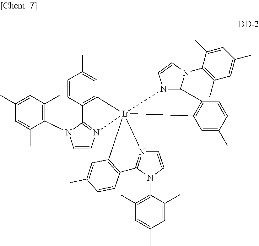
C1=CC2=C(C=C1C)[Ir]13(N4=C2N(C2=C(C)C=C(C)C=C2C)C=C4)(C2=C(C=CC(C)=C2)C2=N1C=CN2C1=C(C)C=C(C)C=C1C)N1=C(N(C2=C(C)C=C(C)C=C2C)C=C1)C1=C3C=C(C)C=C1
